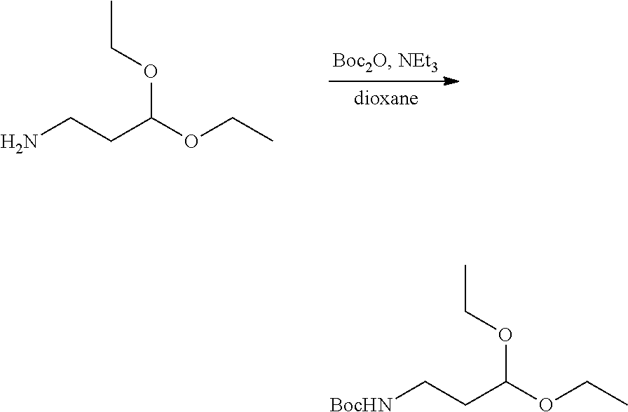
NCCC(OCC)OCC.[BocHN]CCC(OCC)OCC
